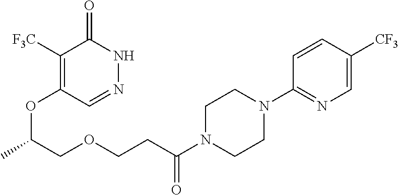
C1([F3C])=C(OC(COCCC(N2CCN(C3=NC=C([CF3])C=C3)CC2)=O)C)C=NNC1=O
